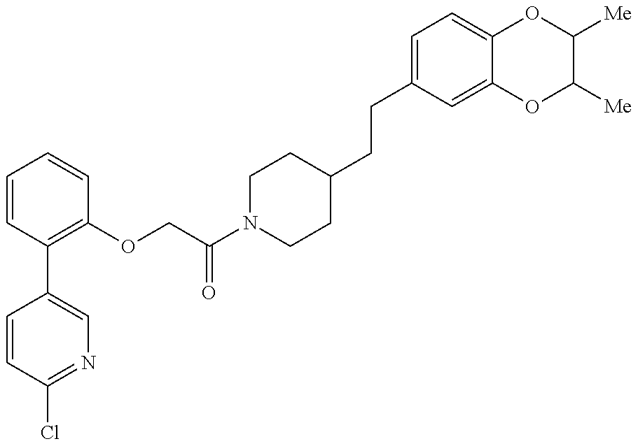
C1=CC(Cl)=NC=C1C1=C(OCC(N2CCC(CCC3=CC=C4C(=C3)OC([Me])C([Me])O4)CC2)=O)C=CC=C1
